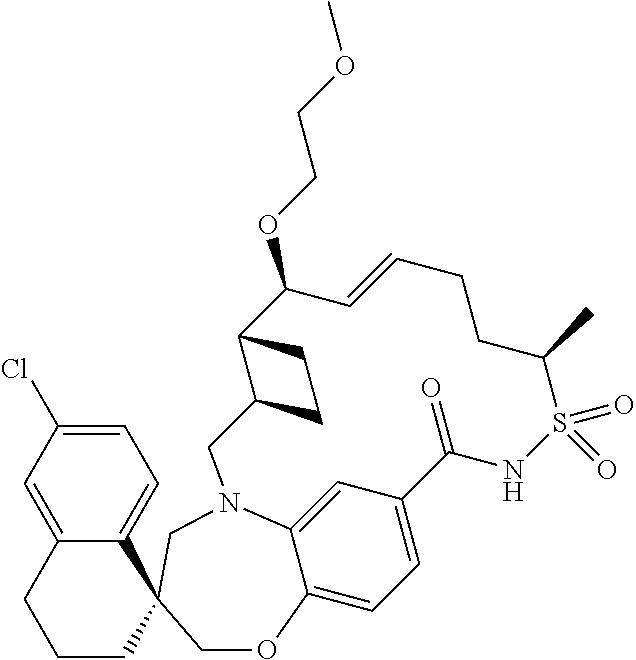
C12=CC=C3C(=C1)N(CC1(CO3)C3=CC=C(Cl)C=C3CCC1)CC1C(C(OCCOC)C=CCCC(C)S(=O)(=O)NC2=O)CC1
